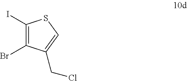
C1(I)=C(Br)C(CCl)=CS1
